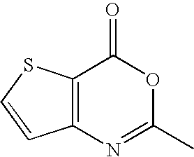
C12=C(C(=O)OC(C)=N1)SC=C2
